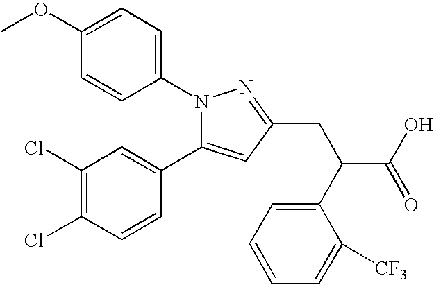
C1=C(OC)C=CC(N2C(C3=CC(Cl)=C(Cl)C=C3)=CC(CC(C(O)=O)C3=CC=CC=C3[CF3])=N2)=C1
